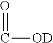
C([OD])=O
